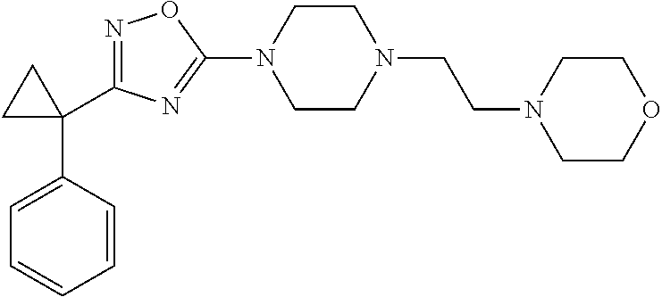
N1=C(C2(C3=CC=CC=C3)CC2)N=C(N2CCN(CCN3CCOCC3)CC2)O1
